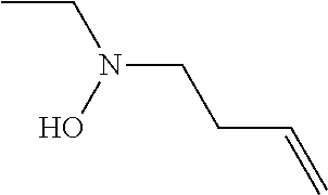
CCN(CCC=C)O
